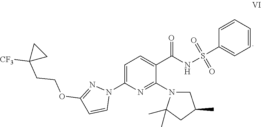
C1=C(N2N=C(OCCC3([CF3])CC3)C=C2)N=C(N2CC(C)CC2(C)C)C(C(NS(C2=CC=CC=C2)(=O)=O)=O)=C1
